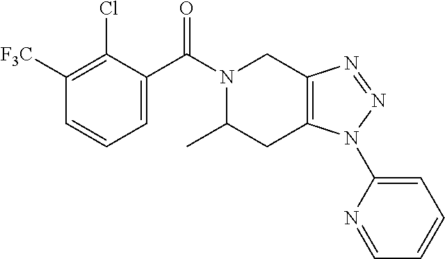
C1([F3C])=C(Cl)C(C(N2C(C)CC3=C(C2)N=NN3C2=CC=CC=N2)=O)=CC=C1
